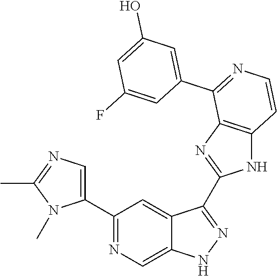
C1(C2=CN=C(C)N2C)=NC=C2C(=C1)C(C1=NC3=C(N1)C=CN=C3C1=CC(O)=CC(F)=C1)=NN2
